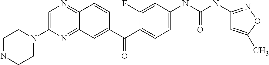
C1=C(N2CCNCC2)N=C2C(=N1)C=CC(C(C1=CC=C(NC(NC3=NOC(C)=C3)=O)C=C1F)=O)=C2
